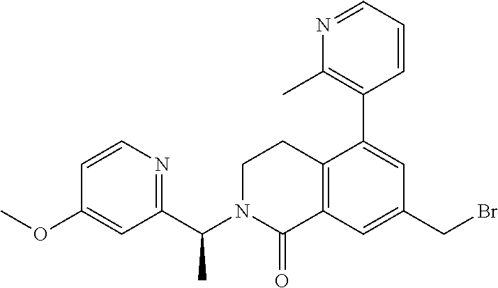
C1(CBr)=CC2=C(C(C3=C(C)N=CC=C3)=C1)CCN(C(C1=NC=CC(OC)=C1)C)C2=O
